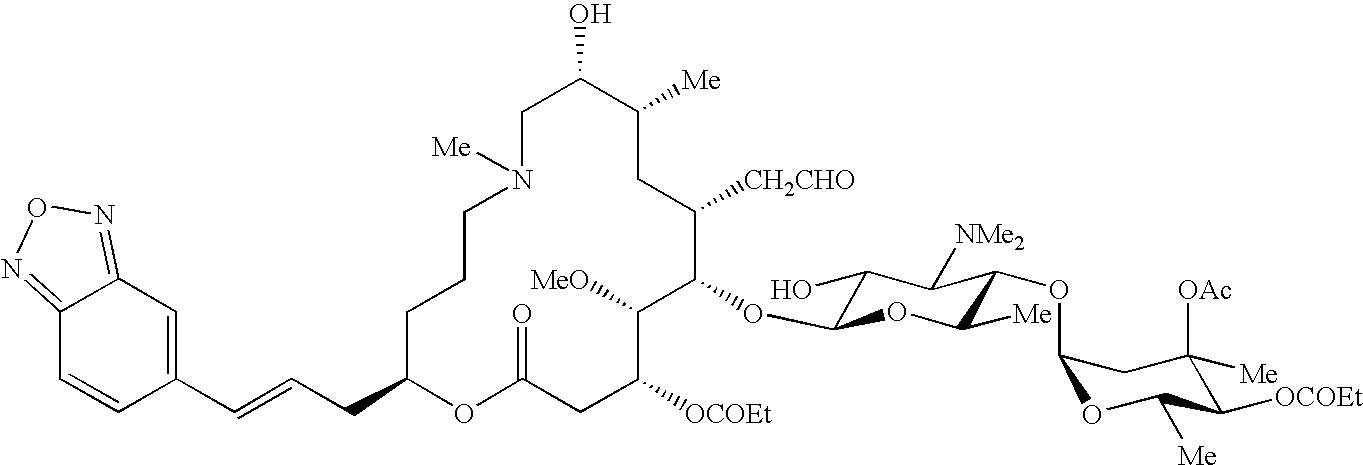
C1C(O)C([Me])CC([CH2CHO])C(OC2C(O)C([NMe2])C(OC3OC([Me])C([OCOEt])C([OAc])([Me])C3)C([Me])O2)C([MeO])C([OCOEt])CC(=O)OC(CC=CC2=CC3=NON=C3C=C2)CCCN1[Me]
